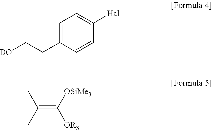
C1=C(CC[BO])C=CC([Hal])=C1.C(=C([OR3])[OSiMe3])(C)C
